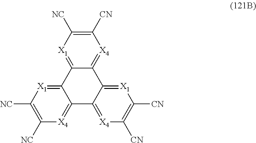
C1([CN])=C([NC])[X1]=C2C(=[X4]1)C1=[X1]C([CN])=C([CN])[X4]=C1C1=[X4]C([NC])=C([NC])[X1]=C21
